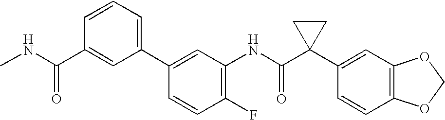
C1(F)=C(NC(C2(C3=CC4=C(C=C3)OCO4)CC2)=O)C=C(C2=CC=CC(C(NC)=O)=C2)C=C1
